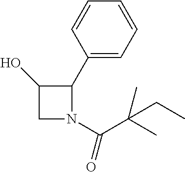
C1N(C(C(CC)(C)C)=O)C(C2=CC=CC=C2)C1O
